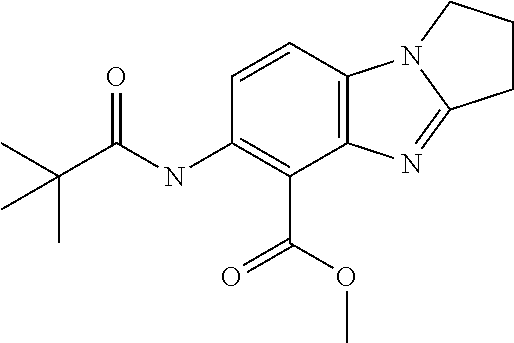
N(C1=C(C(OC)=O)C2=C(C=C1)N1C(=N2)CCC1)C(C(C)(C)C)=O
